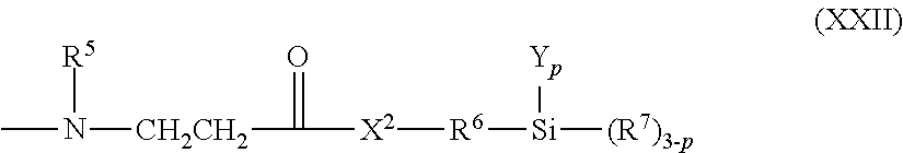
CN([R5])[CH2CH2]C(=O)[X2][R6][Si]([(R7)3-p])[Yp]
